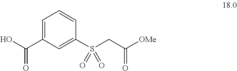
C1=C(C(O)=O)C=C(S(CC([OMe])=O)(=O)=O)C=C1
